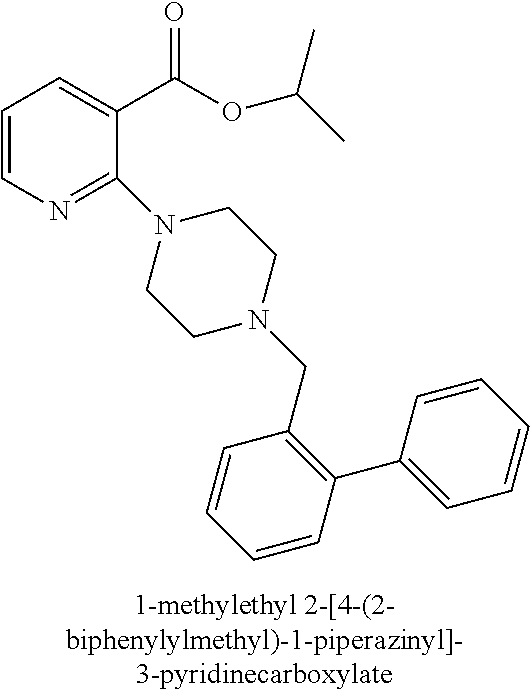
C1=CN=C(N2CCN(CC3=C(C4=CC=CC=C4)C=CC=C3)CC2)C(C(OC(C)C)=O)=C1
